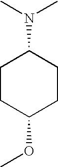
C1CC(OC)CCC1N(C)C
